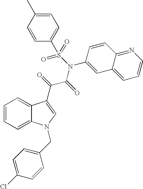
C1=CC=C2C(=C1)C(C(=O)C(=O)N(S(=O)(=O)C1=CC=C(C)C=C1)C1=CC3=CC=CN=C3C=C1)=CN2CC1=CC=C(Cl)C=C1
